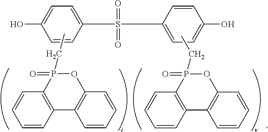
C1(S(C2=CC=C(O)C=C2)(=O)=O)=CC=C(O)C=C1.C12=C(C3=C(OP1(=O)CC)C=CC=C3)C=CC=C2.C12=C(C3=C(OP1(=O)CC)C=CC=C3)C=CC=C2
